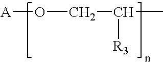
O([A])CC(C)[R3]
